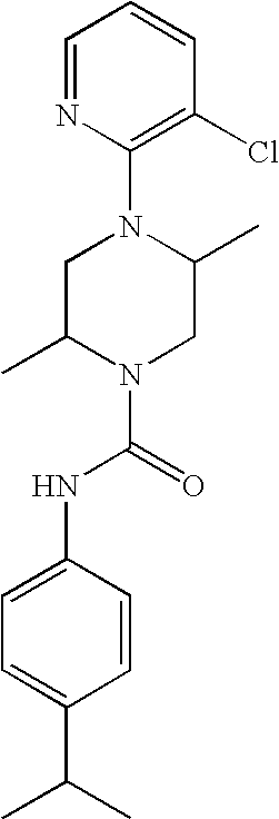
C1(N2CC(C)N(C(NC3=CC=C(C(C)C)C=C3)=O)CC2C)=C(Cl)C=CC=N1
